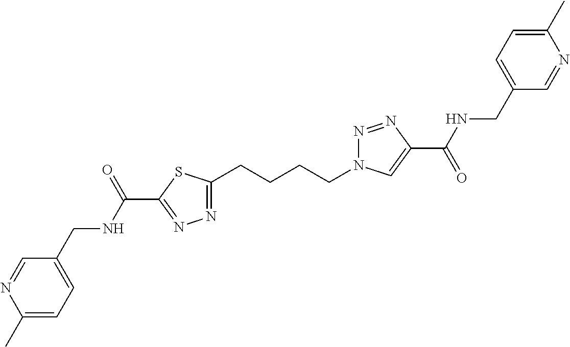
C1(CCCCN2N=NC(C(=O)NCC3=CC=C(C)N=C3)=C2)=NN=C(C(NCC2=CC=C(C)N=C2)=O)S1
